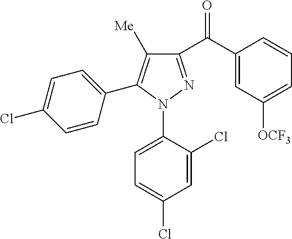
C1=C(Cl)C=CC(C2=C([Me])C(C(=O)C3=CC([OCF3])=CC=C3)=NN2C2=CC=C(Cl)C=C2Cl)=C1
